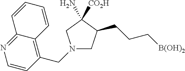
C12=C(CN3CC(CCC[B(OH)2])C([CO2H])(N)C3)C=CN=C1C=CC=C2
